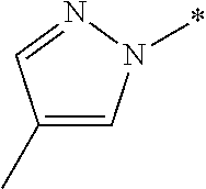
C1(C)=CN(*)N=C1
